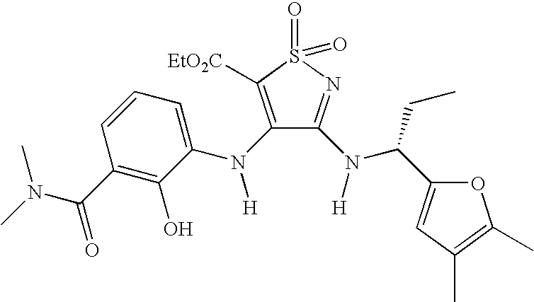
N(C(C1=C(O)C(N([H])C2=C([EtO2C])S(=O)(=O)N=C2N(C(CC)C2=CC(C)=C(C)O2)[H])=CC=C1)=O)(C)C
